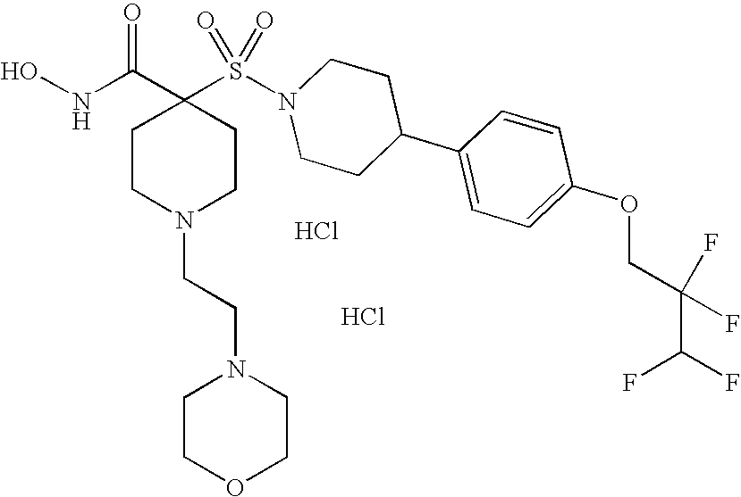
C1(S(N2CCC(C3=CC=C(OCC(F)(F)C(F)F)C=C3)CC2)(=O)=O)(C(NO)=O)CCN(CCN2CCOCC2)CC1.Cl.Cl
